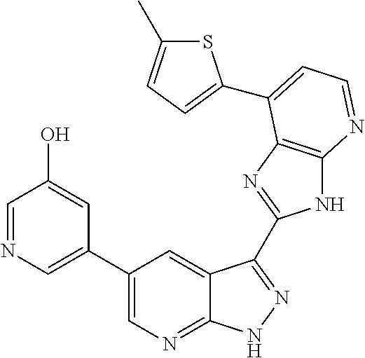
C1(C2=CN=CC(O)=C2)=CN=C2C(=C1)C(C1=NC3=C(N1)N=CC=C3C1=CC=C(C)S1)=NN2
